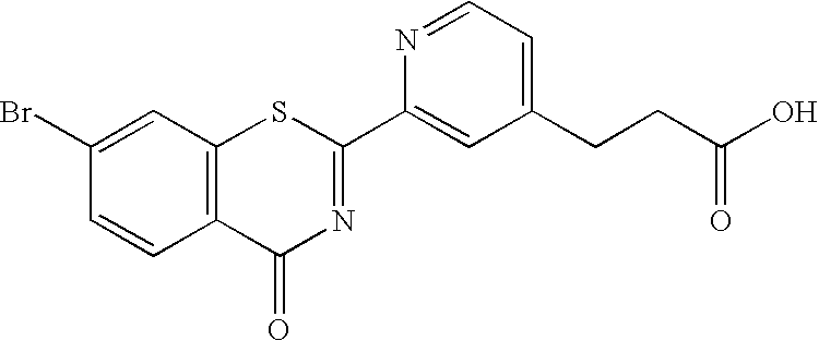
N1=CC=C(CCC(O)=O)C=C1C1=NC(=O)C2=C(S1)C=C(Br)C=C2
